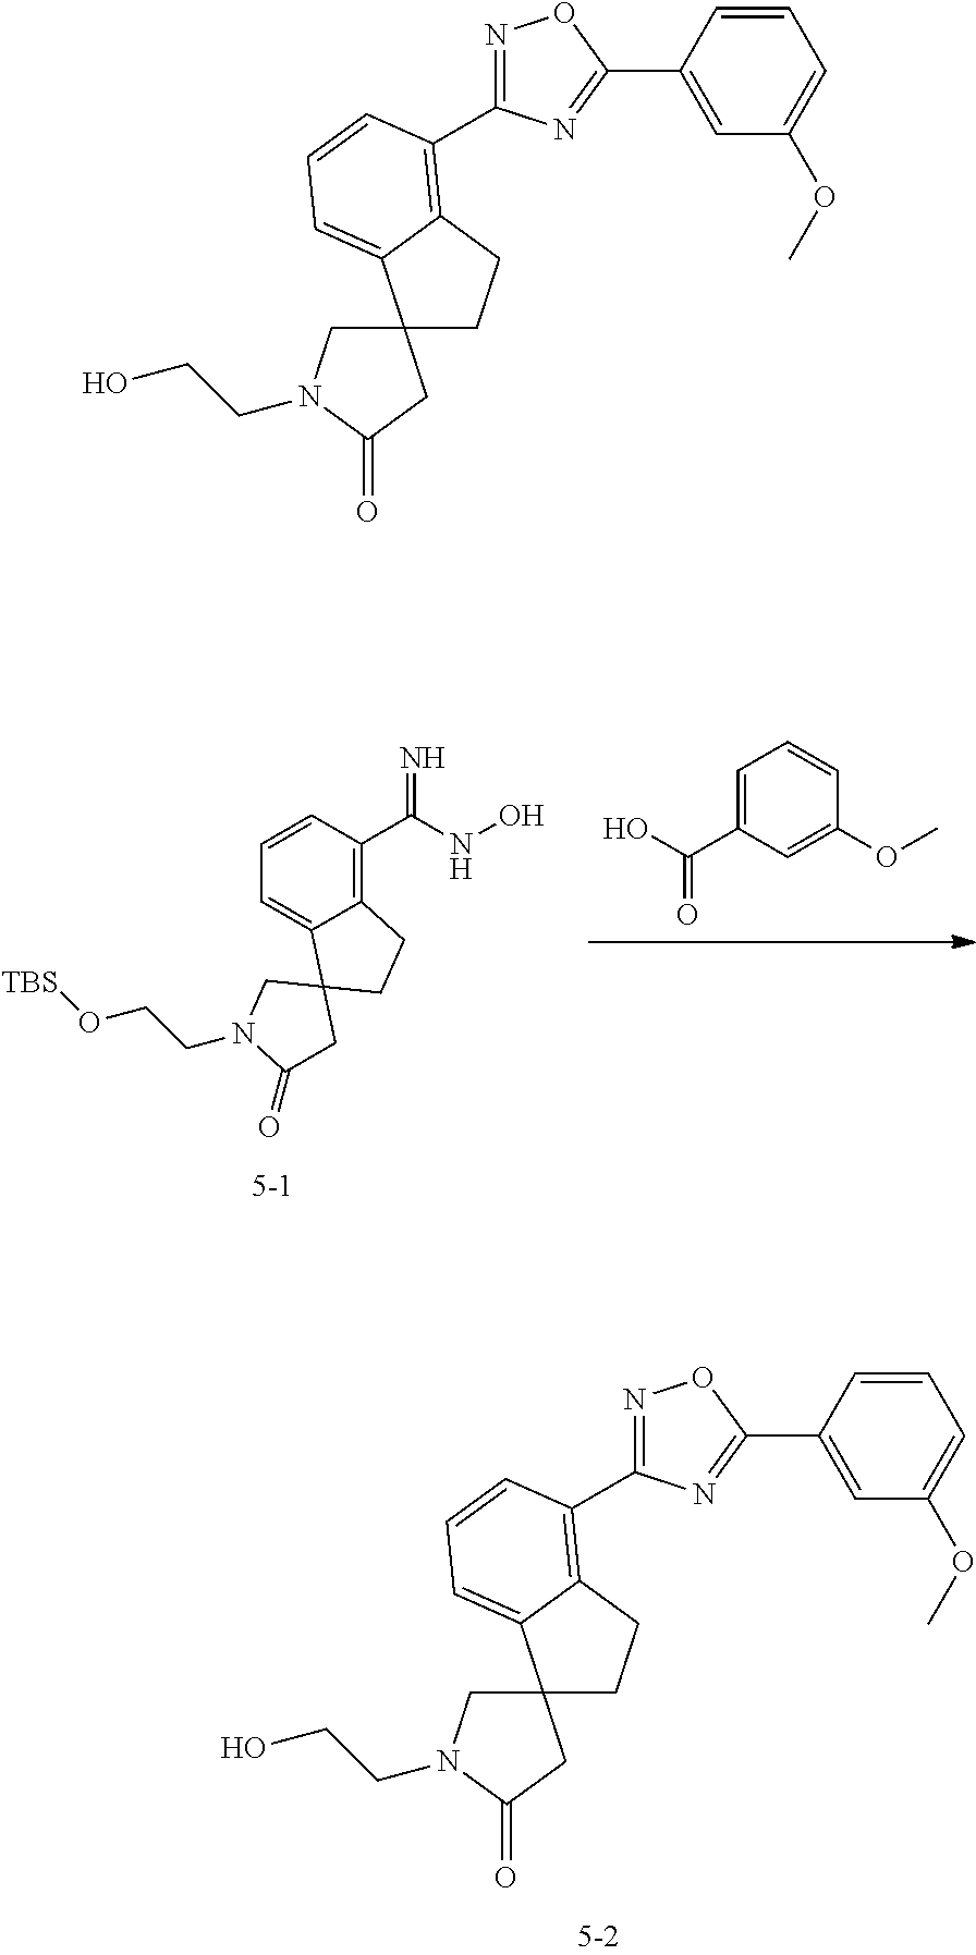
C12(CN(CCO)C(=O)C1)CCC1=C(C3=NOC(C4=CC(OC)=CC=C4)=N3)C=CC=C21.C12(CN(CCO)C(=O)C1)CCC1=C(C3=NOC(C4=CC(OC)=CC=C4)=N3)C=CC=C21.C1=C(C(O)=O)C=C(OC)C=C1.C1=C2C(=C(C(NO)=N)C=C1)CCC21CN(CCO[TBS])C(=O)C1
